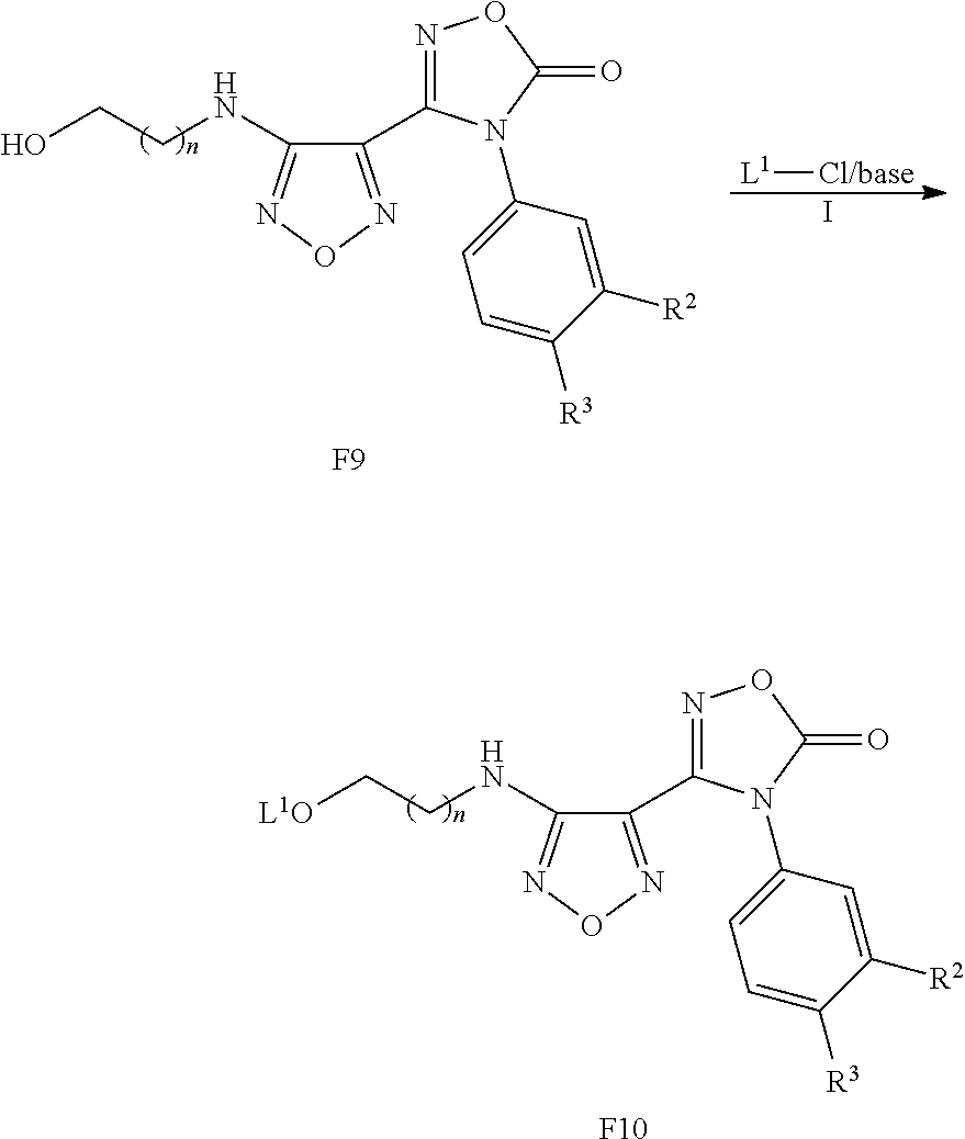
[F10].C1(C2=NOC(=O)N2C2=CC=C([R3])C([R2])=C2)=NON=C1NCC[L1O].[L1][Cl/base].I.[F9].C1(C2=NOC(=O)N2C2=CC=C([R3])C([R2])=C2)=NON=C1NCCO
